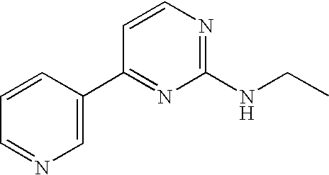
C1=C(C2=NC(NCC)=NC=C2)C=CC=N1
